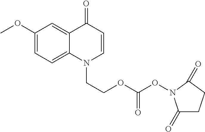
C1(=O)CCC(=O)N1OC(OCCN1C=CC(=O)C2=CC(OC)=CC=C12)=O
